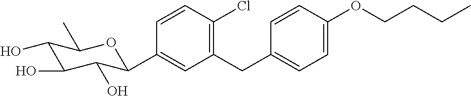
C1(CC2=CC=C(OCCCC)C=C2)=C(Cl)C=CC(C2C(O)C(O)C(O)C(C)O2)=C1
